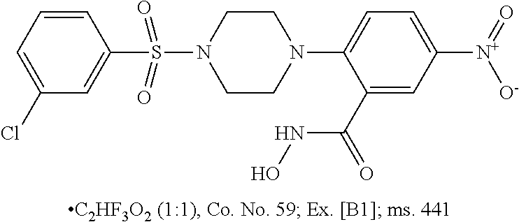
N1(C2=CC=C([N+](=O)[O-])C=C2C(=O)NO)CCN(S(=O)(=O)C2=CC(Cl)=CC=C2)CC1
